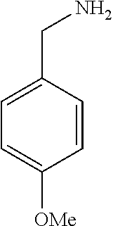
C1=CC(CN)=CC=C1[OMe]
